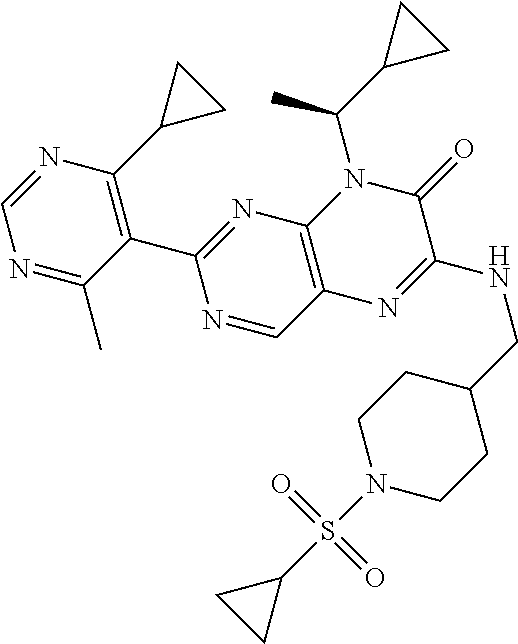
C1(C2=NC3=C(C=N2)N=C(NCC2CCN(S(C4CC4)(=O)=O)CC2)C(=O)N3C(C2CC2)C)=C(C2CC2)N=CN=C1C
